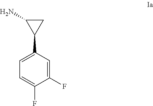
C1(F)=CC(C2CC2N)=CC=C1F
